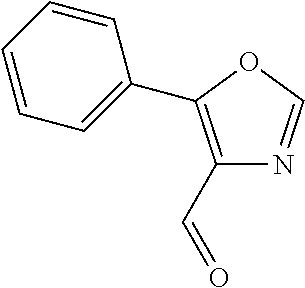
C1(C=O)=C(C2=CC=CC=C2)OC=N1
